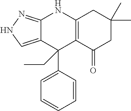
C1=C(C2(CC)C3=C(NC4=NNC=C24)CC(C)(C)CC3=O)C=CC=C1
